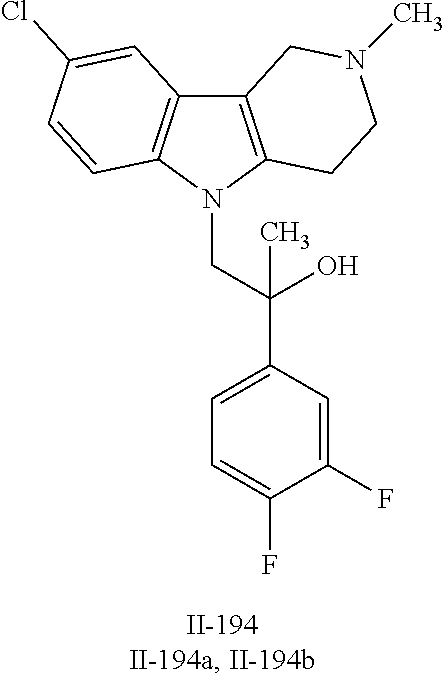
C12=C(N(CC(C3=CC=C(F)C(F)=C3)(O)C)C3=C1C=C(Cl)C=C3)CCN(C)C2
